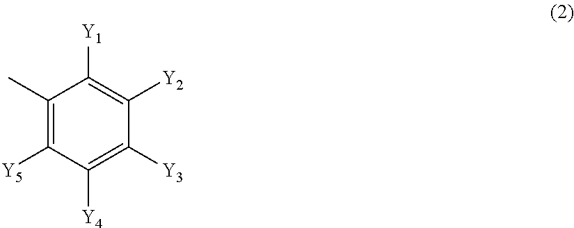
C1(C)=C([Y5])C([Y4])=C([Y3])C([Y2])=C1[Y1]
